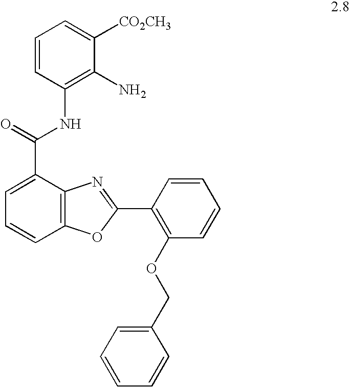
C1=CC2=C(C(C(=O)NC3=C(N)C([CO2CH3])=CC=C3)=C1)N=C(C1=C(OCC3=CC=CC=C3)C=CC=C1)O2
